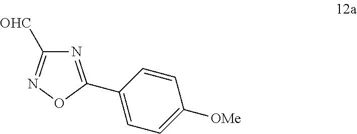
N1=C(C2=CC=C([OMe])C=C2)ON=C1[OHC]
